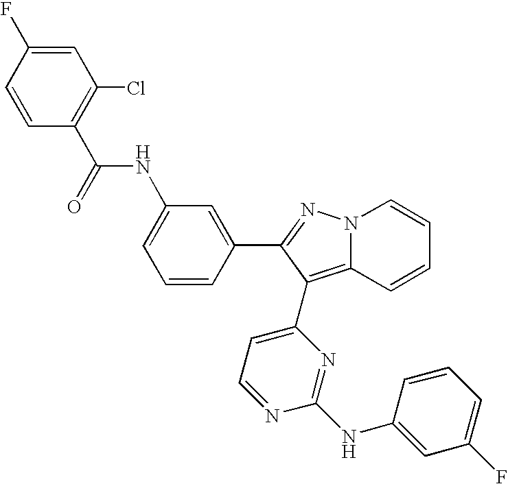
C1(F)=CC(Cl)=C(C(=O)NC2=CC=CC(C3=NN4C(=C3C3=CC=NC(NC5=CC(F)=CC=C5)=N3)C=CC=C4)=C2)C=C1
